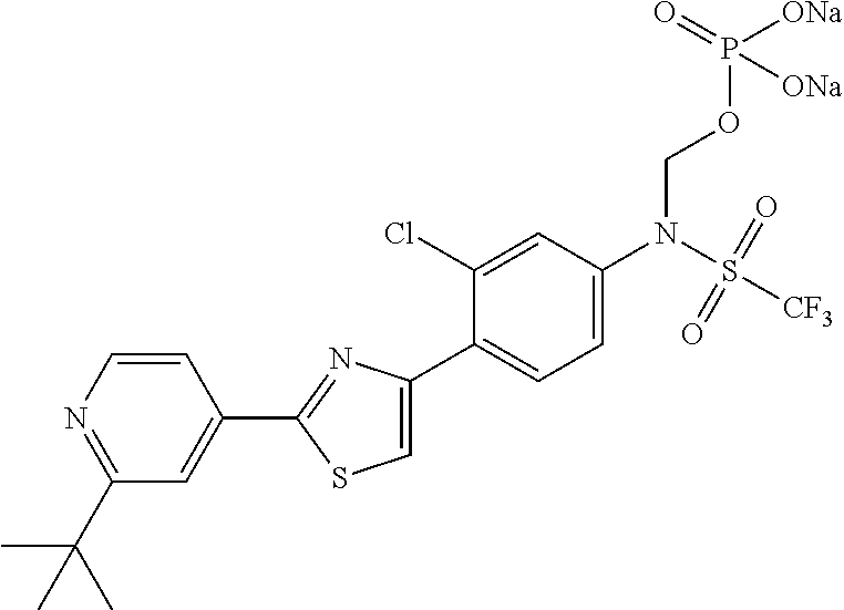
C1(C2=NC(C3=CC=C(N(S([CF3])(=O)=O)COP(=O)([ONa])[ONa])C=C3Cl)=CS2)=CC(C(C)(C)C)=NC=C1
